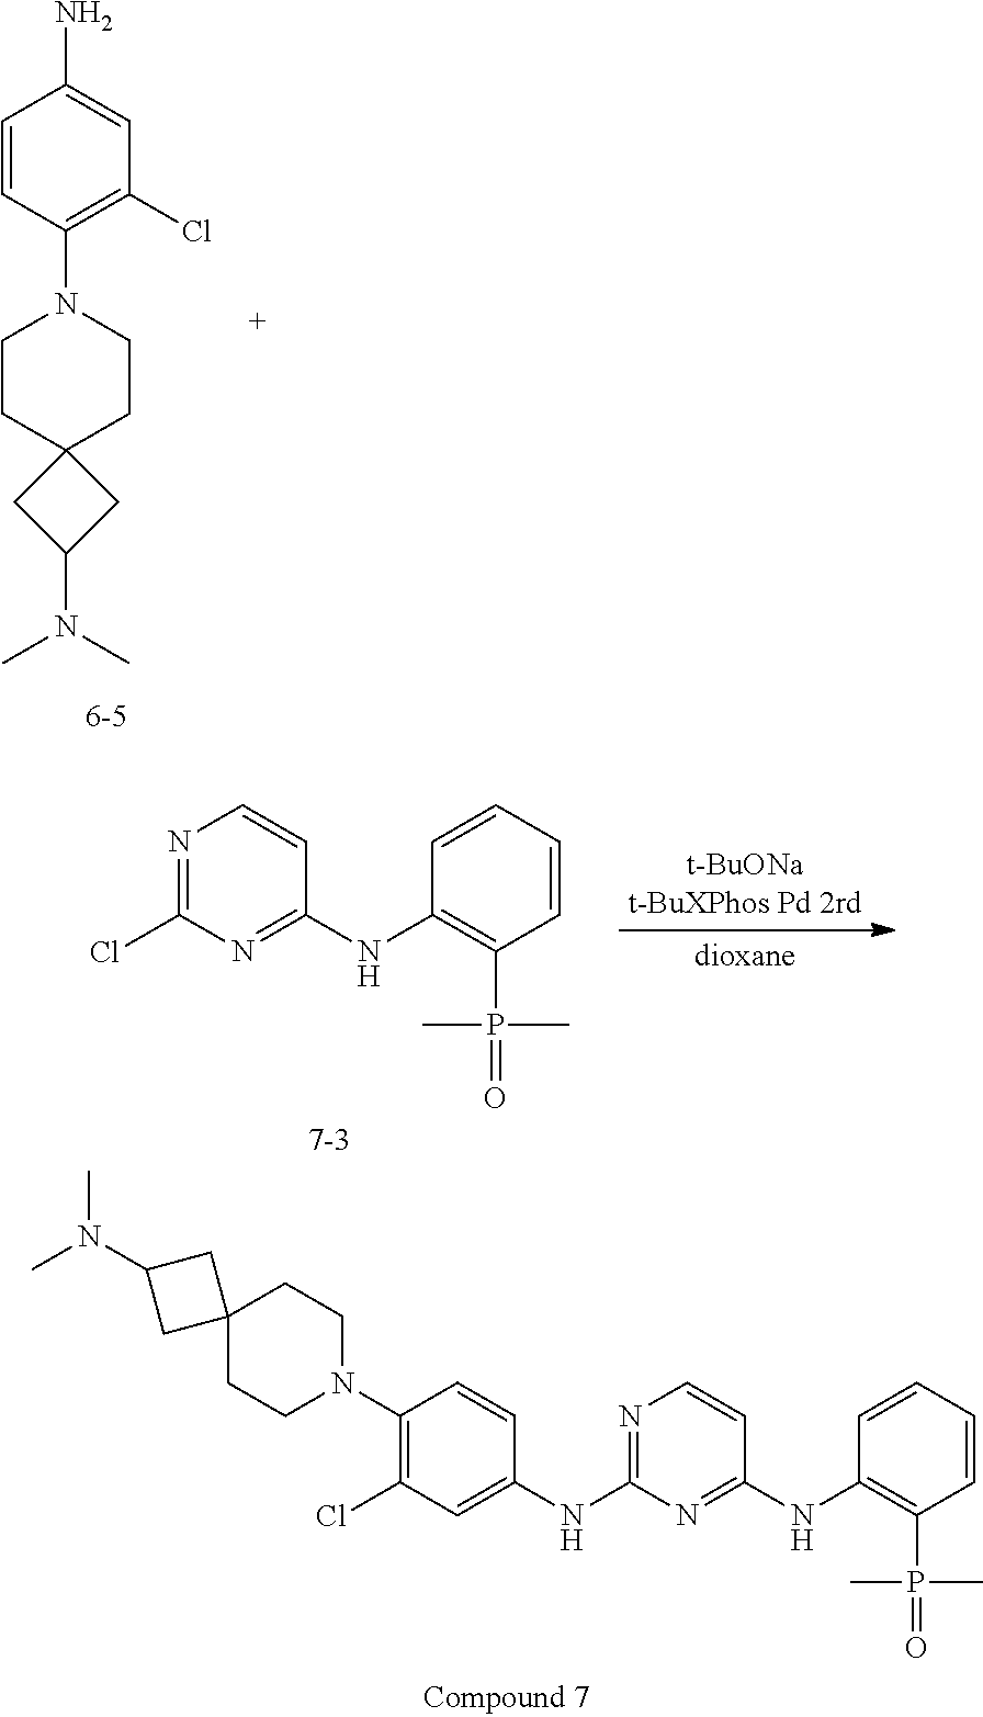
N(C)(C)C1CC2(CCN(C3=C(Cl)C=C(NC4=NC=CC(NC5=C(P(=O)(C)C)C=CC=C5)=N4)C=C3)CC2)C1.C1=CC(N2CCC3(CC(N(C)C)C3)CC2)=C(Cl)C=C1N.C1(Cl)=NC=CC(NC2=C(P(=O)(C)C)C=CC=C2)=N1
